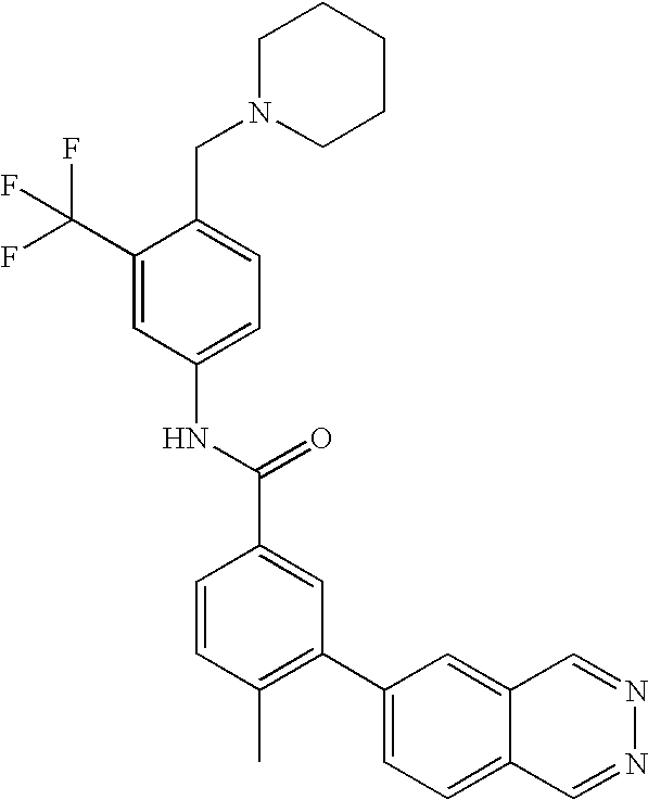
C1(C(F)(F)F)=CC(NC(C2=CC(C3=CC=C4C(=C3)C=NN=C4)=C(C)C=C2)=O)=CC=C1CN1CCCCC1
